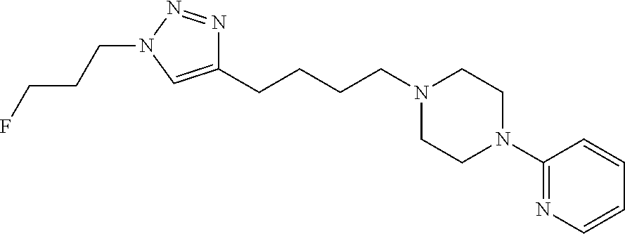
C1(CCCCN2CCN(C3=NC=CC=C3)CC2)=CN(CCCF)N=N1
